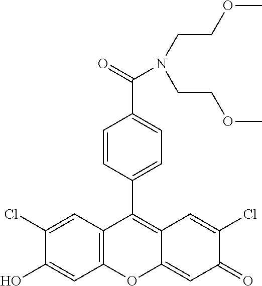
C12=C(C=C(Cl)C(O)=C1)C(C1=CC=C(C(=O)N(CCOC)CCOC)C=C1)=C1C(=CC(=O)C(Cl)=C1)O2
